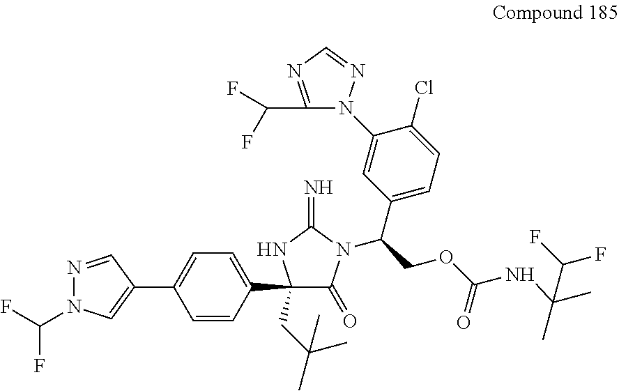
C1(C2(CC(C)(C)C)C(=O)N(C(COC(NC(C)(C)C(F)F)=O)C3=CC=C(Cl)C(N4C(C(F)F)=NC=N4)=C3)C(=N)N2)=CC=C(C2=CN(C(F)F)N=C2)C=C1
